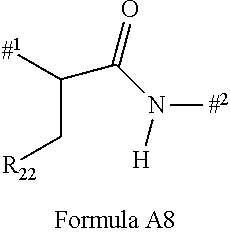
C(C[R22])([#1])C(N([H])[#2])=O
